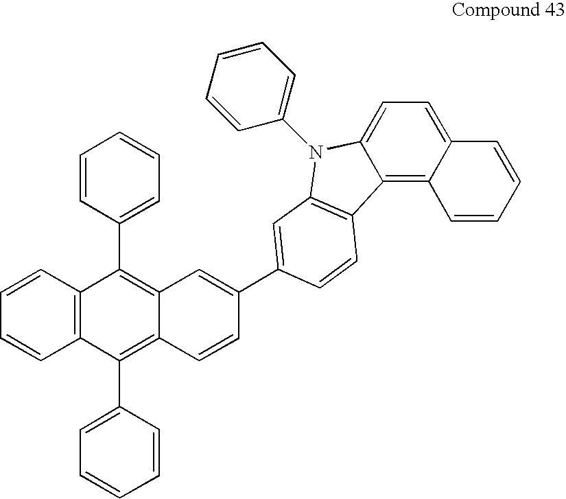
C12=C(C=CC=C1)C(C1=CC=CC=C1)=C1C(=C2C2=CC=CC=C2)C=CC(C2=CC3=C(C4=C5C(=CC=C4N3C3=CC=CC=C3)C=CC=C5)C=C2)=C1
